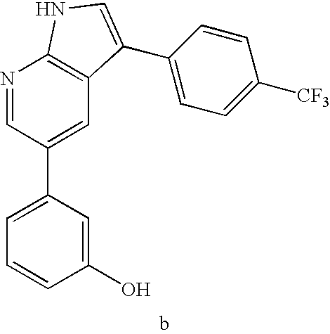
C1(O)=CC(C2=CC3=C(N=C2)NC=C3C2=CC=C([CF3])C=C2)=CC=C1
